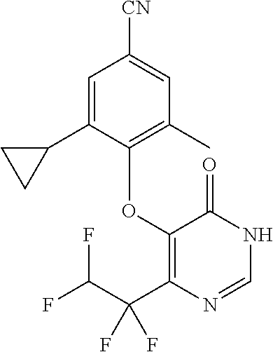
C1=C(C2CC2)C(OC2=C(C(C(F)F)(F)F)N=CNC2=O)=C(C)C=C1[CN]
